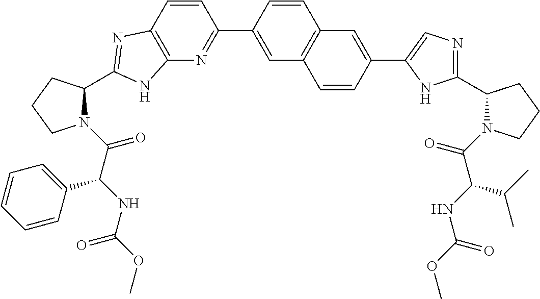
C12=C(N=C(C3=CC4=C(C=C3)C=C(C3=CN=C(C5N(C(=O)C(C(C)C)NC(=O)OC)CCC5)N3)C=C4)C=C1)NC(C1N(C(=O)C(NC(=O)OC)C3=CC=CC=C3)CCC1)=N2
